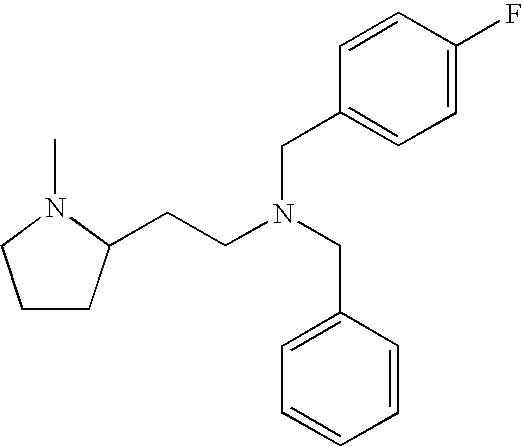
C1CC(CCN(CC2=CC=CC=C2)CC2=CC=C(F)C=C2)N(C)C1
